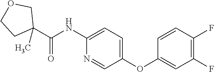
C1(C(NC2=CC=C(OC3=CC(F)=C(F)C=C3)C=N2)=O)(C)COCC1
